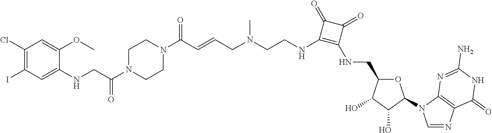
C1N(C(CNC2=CC(I)=C(Cl)C=C2OC)=O)CCN(C(C=CCN(CCNC2=C(NCC3OC(N4C=NC5=C4N=C(N)NC5=O)C(O)C3O)C(=O)C2=O)C)=O)C1
